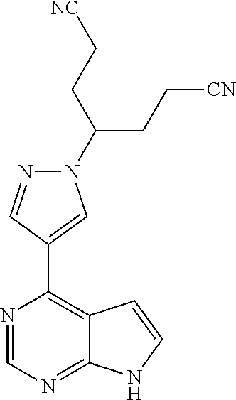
N1(C(CC[NC])CC[CN])N=CC(C2=C3C(=NC=N2)NC=C3)=C1
